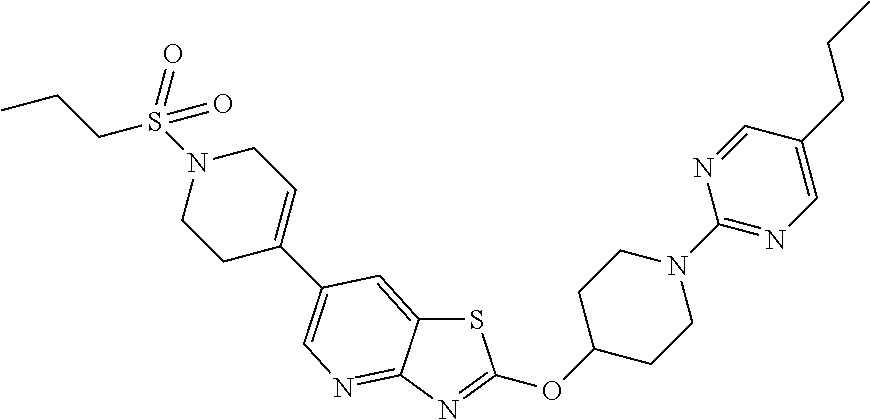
N1(S(CCC)(=O)=O)CCC(C2=CN=C3C(=C2)SC(OC2CCN(C4=NC=C(CCC)C=N4)CC2)=N3)=CC1
